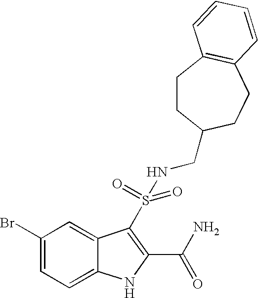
C1(Br)=CC=C2C(=C1)C(S(=O)(NCC1CCC3=C(CC1)C=CC=C3)=O)=C(C(N)=O)N2
